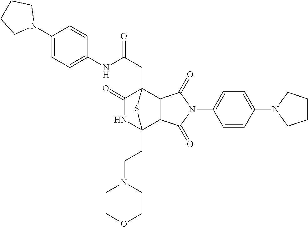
C1(N2CCCC2)=CC=C(NC(CC23C(=O)NC(CCN4CCOCC4)(C4C2C(=O)N(C2=CC=C(N5CCCC5)C=C2)C4=O)S3)=O)C=C1
